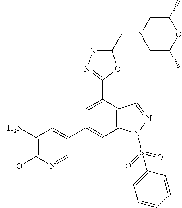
C1=C(C2=NN=C(CN3CC(C)OC(C)C3)O2)C2=C(C=C1C1=CC(N)=C(OC)N=C1)N(S(=O)(=O)C1=CC=CC=C1)N=C2
